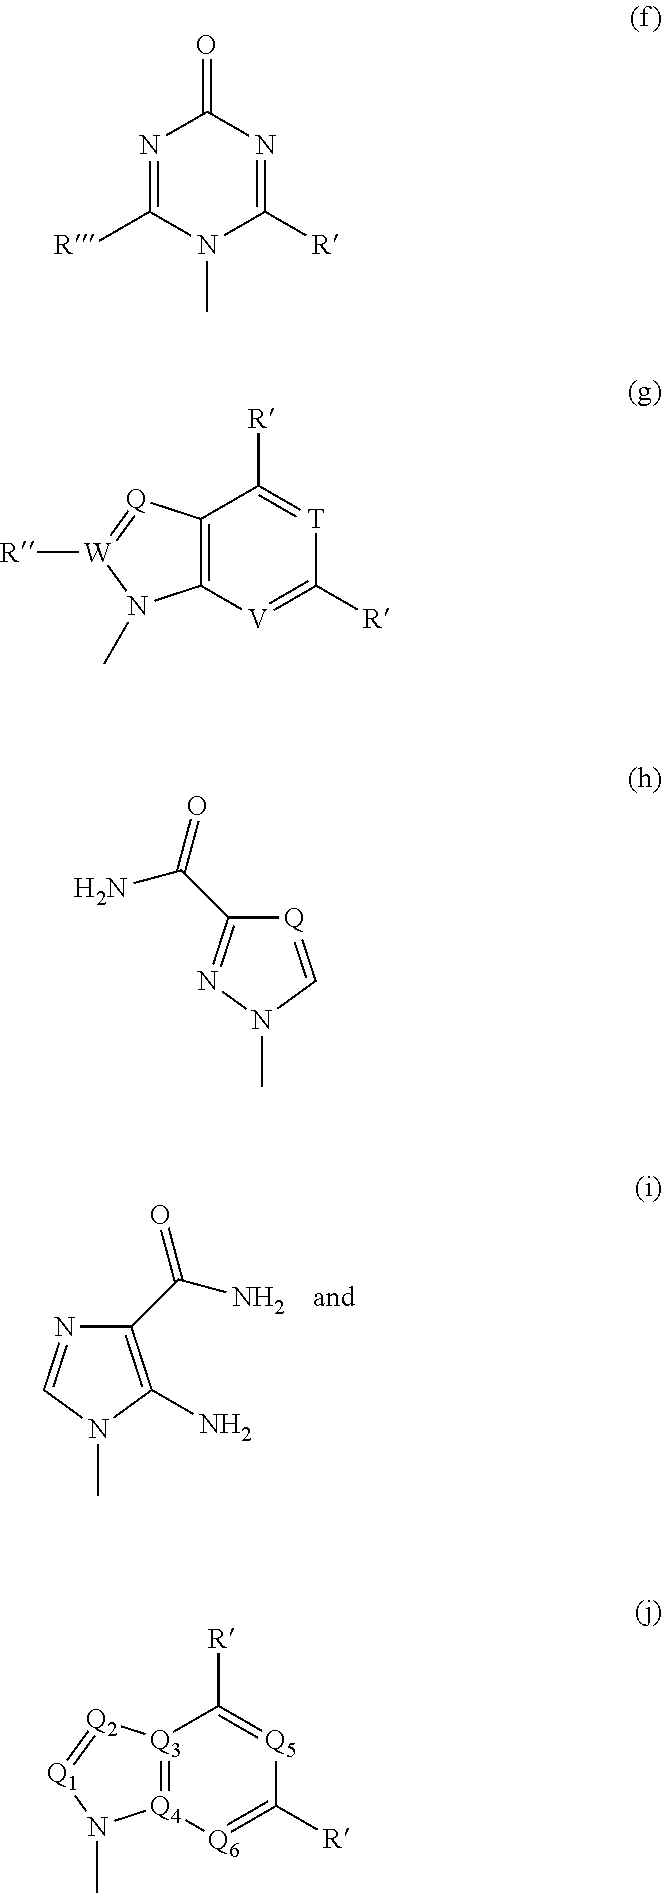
N1=CN(C)C(N)=C1C(N)=O.N1=C([R])N(C)C([R])=NC1=O.C12=C([V]=C([R])[T]=C1[R])N(C)[W]([R])=[Q]2.[Q]1=CN(C)N=C1C(N)=O.[Q3]12=[Q4]([Q6]=C([R])[Q5]=C1[R])N(C)[Q1]=[Q2]2
